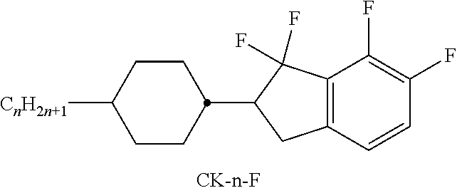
[CnH2n+1]C1CCC(C2C(F)(F)C3=C(C=CC(F)=C3F)C2)CC1
